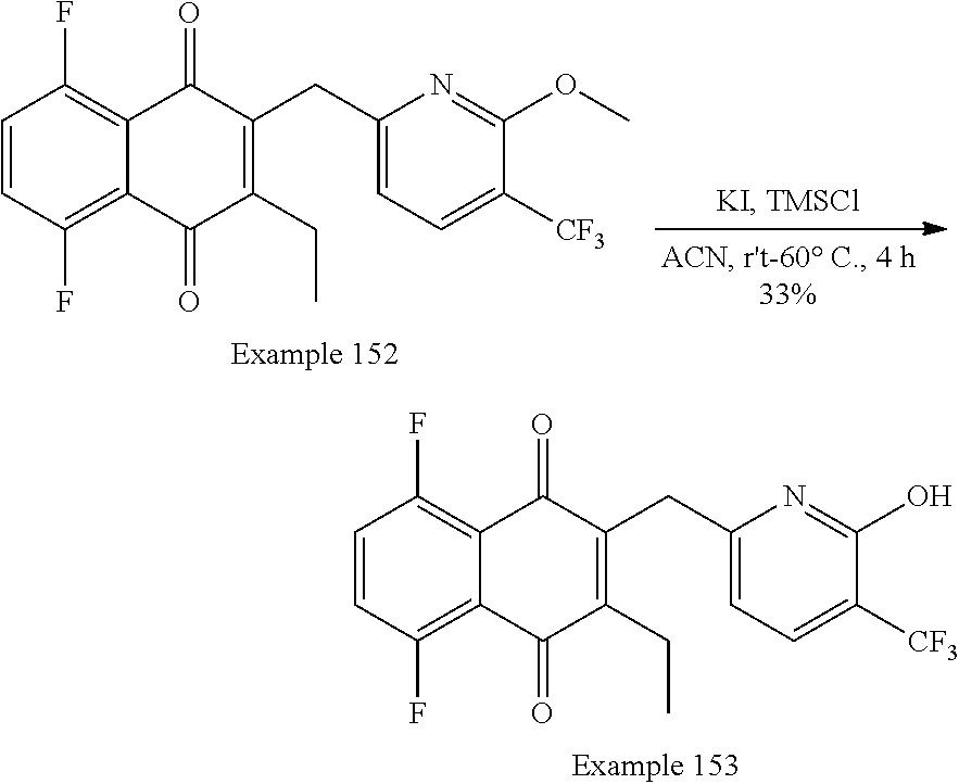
C1(CC2=C(CC)C(=O)C3=C(F)C=CC(F)=C3C2=O)=CC=C([CF3])C(OC)=N1.C1(CC2=C(CC)C(=O)C3=C(F)C=CC(F)=C3C2=O)=CC=C([CF3])C(O)=N1
